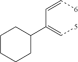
[6]C=CC(=C[5])C1CCCCC1
